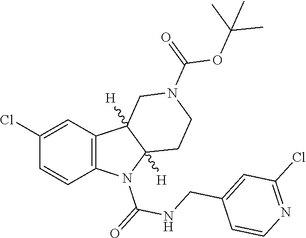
C1=CC2=C(C=C1Cl)C1([H])C([H])(N2C(=O)NCC2=CC(Cl)=NC=C2)CCN(C(=O)OC(C)(C)C)C1
